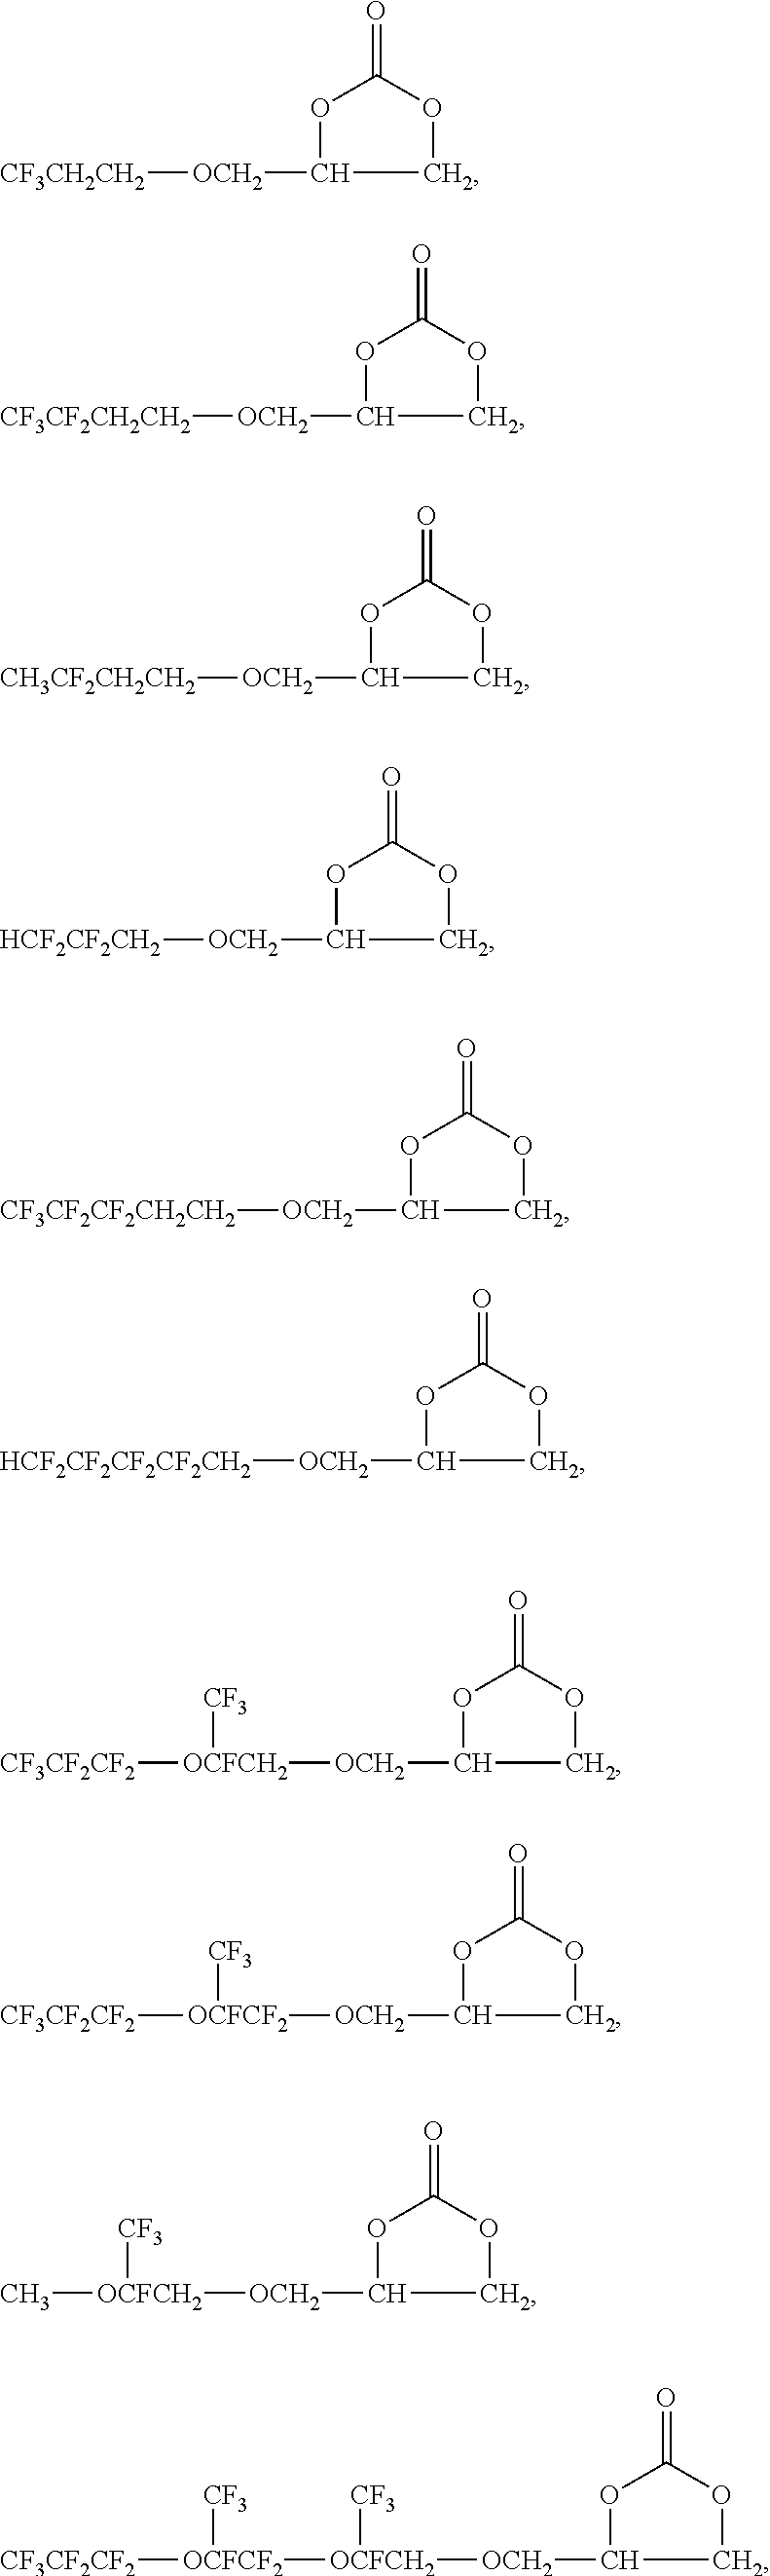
O=C1OC([OCH2][CF3CH2CH2])CO1.O=C1OC([OCH2][CF3CF2CH2CH2])CO1.O=C1OC([OCH2][CH3CF2CH2CH2])CO1.O=C1OC([OCH2][HCF2CF2CH2])CO1.O=C1OC([OCH2][CF3CF2CF2CH2CH2])CO1.O=C1OC([OCH2][HCF2CF2CF2CF2CH2])CO1.O=C1OC([OCH2][OCFCH2]([CF3CF2CF2])[CF3])CO1.O=C1OC([OCH2][OCFCF2]([CF3CF2CF2])[CF3])CO1.O=C1OC([OCH2][OCFCH2](C)[CF3])CO1.O=C1OC([OCH2][OCFCH2]([OCFCF2]([CF3CF2CF2])[CF3])[CF3])CO1
